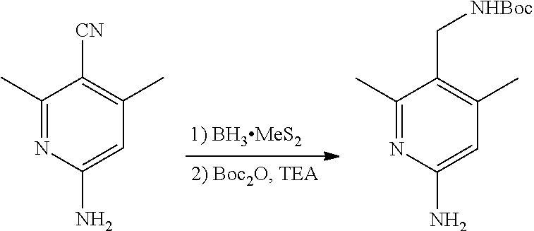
C1(C)=NC(N)=CC(C)=C1[CN].C1(C)=NC(N)=CC(C)=C1C[NHBoc]
